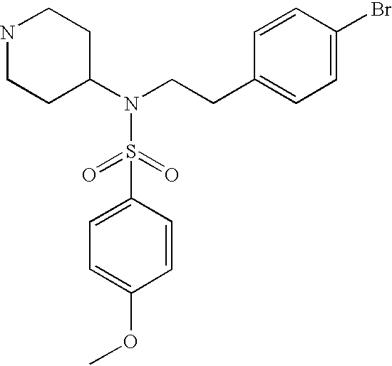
N1CCC(N(CCC2=CC=C(Br)C=C2)S(=O)(=O)C2=CC=C(OC)C=C2)CC1
